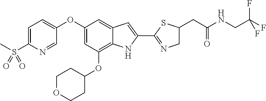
C1=C(S(C)(=O)=O)N=CC(OC2=CC(OC3CCOCC3)=C3C(=C2)C=C(C2=NCC(CC(NCC(F)(F)F)=O)S2)N3)=C1
